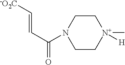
C(N1CC[N+]([H])(C)CC1)(C=C[-O2C])=O
